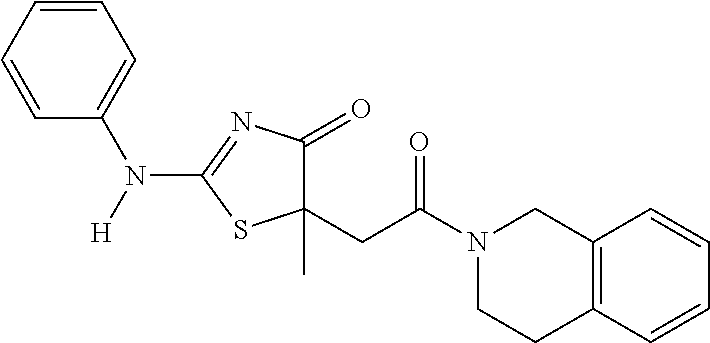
C1(CC(=O)N2CCC3=C(C2)C=CC=C3)(C)C(=O)N=C(N(C2=CC=CC=C2)[H])S1
